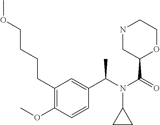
C1(C(N(C(=O)C2OCCNC2)C2CC2)C)=CC(CCCCOC)=C(OC)C=C1
